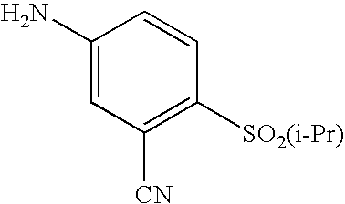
C1(N)=CC([CN])=C([SO2(i-Pr)])C=C1
